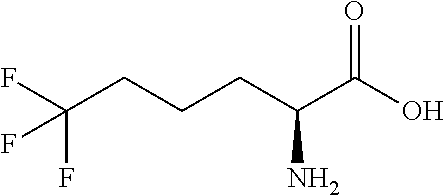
OC(C(CCCC(F)(F)F)N)=O
